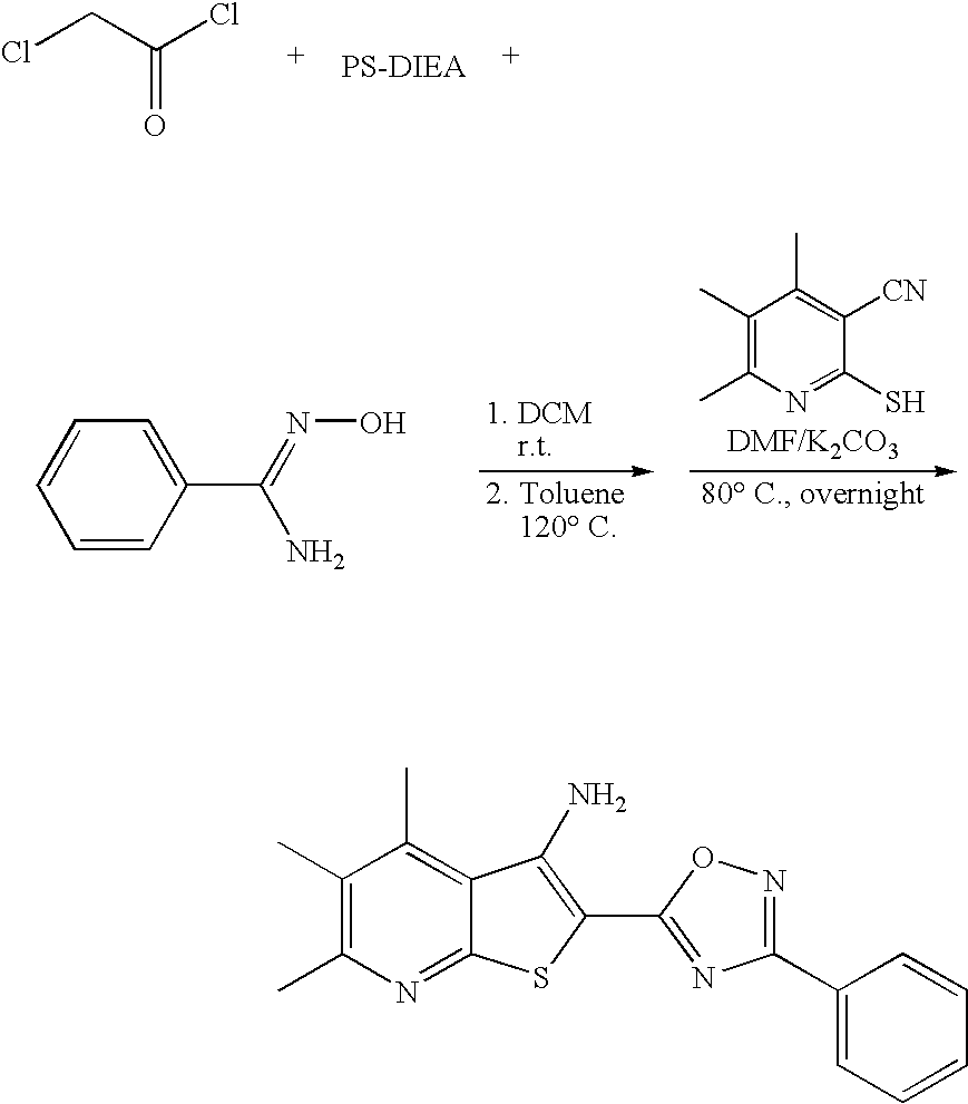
ClCC(Cl)=O.C1(C)=C(C)N=C(S)C([CN])=C1C.C1(C(=NO)N)=CC=CC=C1.C1(C)=C(C)N=C2C(=C1C)C(N)=C(C1=NC(C3=CC=CC=C3)=NO1)S2
